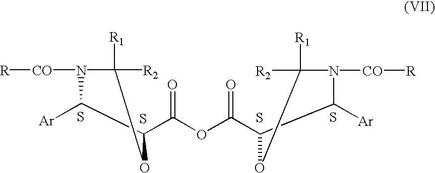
S.S.S.S.N1([CO][R])C([R1])([R2])OC(C(OC(=O)C2C([Ar])N([CO][R])C([R1])([R2])O2)=O)C1[Ar]
